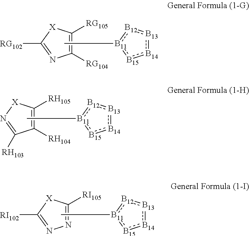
[X]1C([RG102])=NC([RG104])=C1[RG105].C[B11]1:[B15]:[B14]:[B13]:[B12]:1.[X]1N=C([RH103])C([RH104])=C1[RH105].C[B11]1:[B15]:[B14]:[B13]:[B12]:1.[X]1C([RI102])=NN=C1[RI105].C[B11]1:[B15]:[B14]:[B13]:[B12]:1
